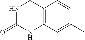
C12=C(C=C(C)C=C1)NC(=O)NC2
